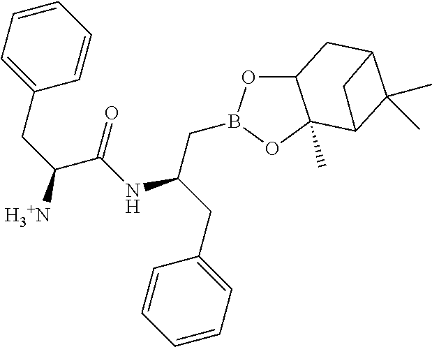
C12OB(CC(CC3=CC=CC=C3)NC(C(CC3=CC=CC=C3)[H3+N])=O)OC1(C)C1C(C)(C)C(C2)C1
